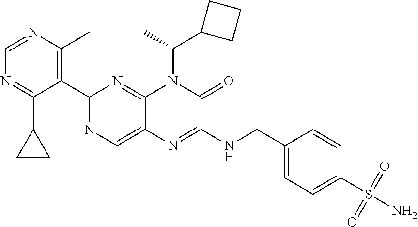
C1=NC(C)=C(C2=NC=C3C(=N2)N(C(C2CCC2)C)C(=O)C(NCC2=CC=C(S(N)(=O)=O)C=C2)=N3)C(C2CC2)=N1
